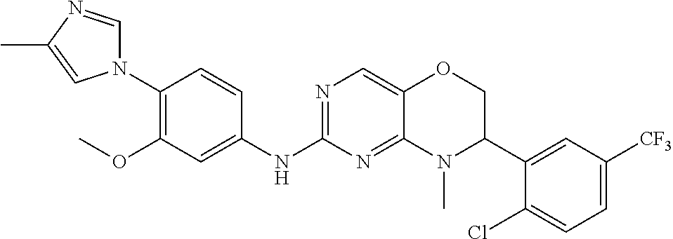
C1(N2C=NC(C)=C2)=C(OC)C=C(NC2=NC=C3C(=N2)N(C)C(C2=CC([CF3])=CC=C2Cl)CO3)C=C1
